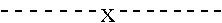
C[x]C
